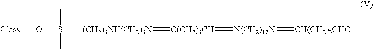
[Glass]O[Si]([(CH2)3NH(CH2)3N]=[C(CH2)3CH]=[N(CH2)12N]=[CH(CH2)3CHO])(C)C
